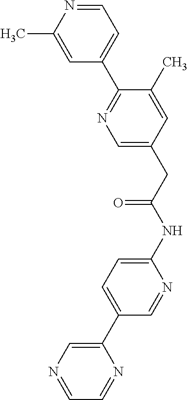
C1(NC(CC2=CN=C(C3=CC=NC(C)=C3)C(C)=C2)=O)=CC=C(C2=CN=CC=N2)C=N1
